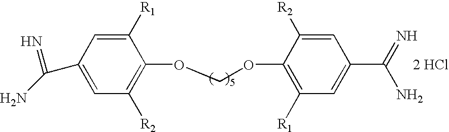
C1(C(=N)N)=CC([R2])=C(OCOC2=C([R1])C=C(C(=N)N)C=C2[R2])C([R1])=C1.[2 HCl]
